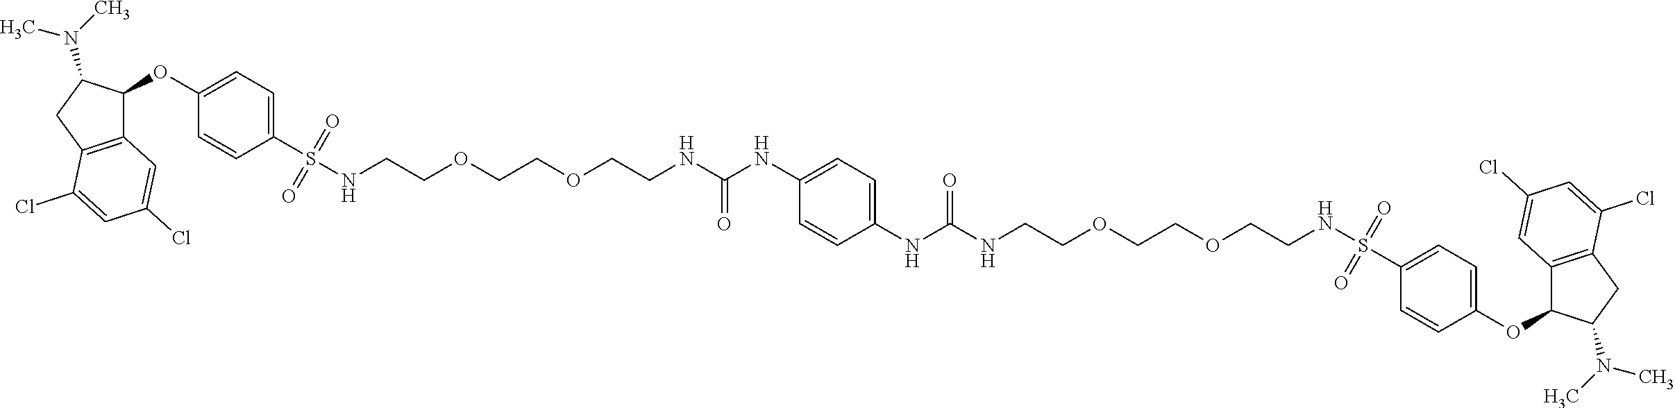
N(C(NCCOCCOCCNS(C1=CC=C(OC2C3=C(CC2N(C)C)C(Cl)=CC(Cl)=C3)C=C1)(=O)=O)=O)C1=CC=C(NC(NCCOCCOCCNS(C2=CC=C(OC3C4=C(CC3N(C)C)C(Cl)=CC(Cl)=C4)C=C2)(=O)=O)=O)C=C1
